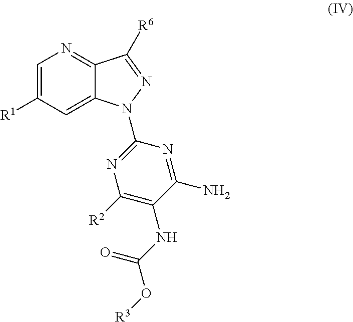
C1=C([R1])C=C2C(=N1)C([R6])=NN2C1=NC([R2])=C(NC(O[R3])=O)C(N)=N1
